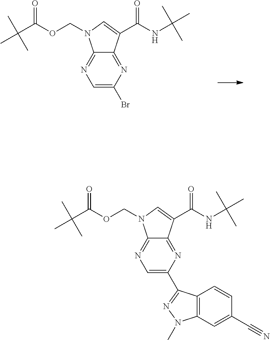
C12=NC=C(Br)N=C1C(C(NC(C)(C)C)=O)=CN2COC(C(C)(C)C)=O.C12=NC=C(C3=NN(C)C4=C3C=CC(C#N)=C4)N=C1C(C(NC(C)(C)C)=O)=CN2COC(C(C)(C)C)=O
